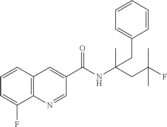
C1=CC2=C(C(F)=C1)N=CC(C(NC(CC(F)(C)C)(C)CC1=CC=CC=C1)=O)=C2
